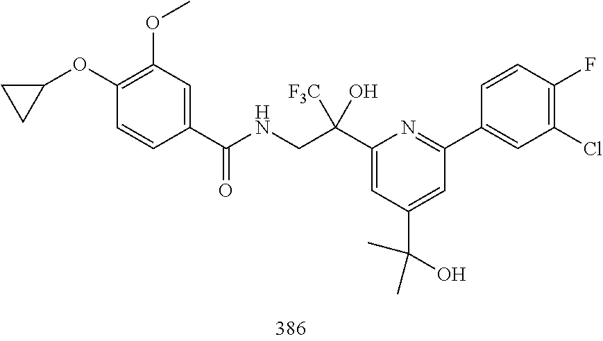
C1(C(CNC(C2=CC(OC)=C(OC3CC3)C=C2)=O)(O)[F3C])=CC(C(C)(O)C)=CC(C2=CC(Cl)=C(F)C=C2)=N1
